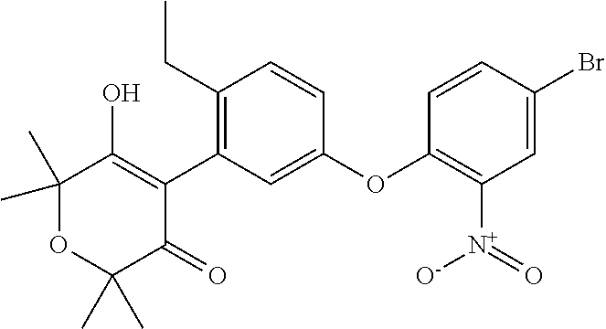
C1(C)(C)OC(C)(C)C(=O)C(C2=C(CC)C=CC(OC3=C([N+](=O)[O-])C=C(Br)C=C3)=C2)=C1O
